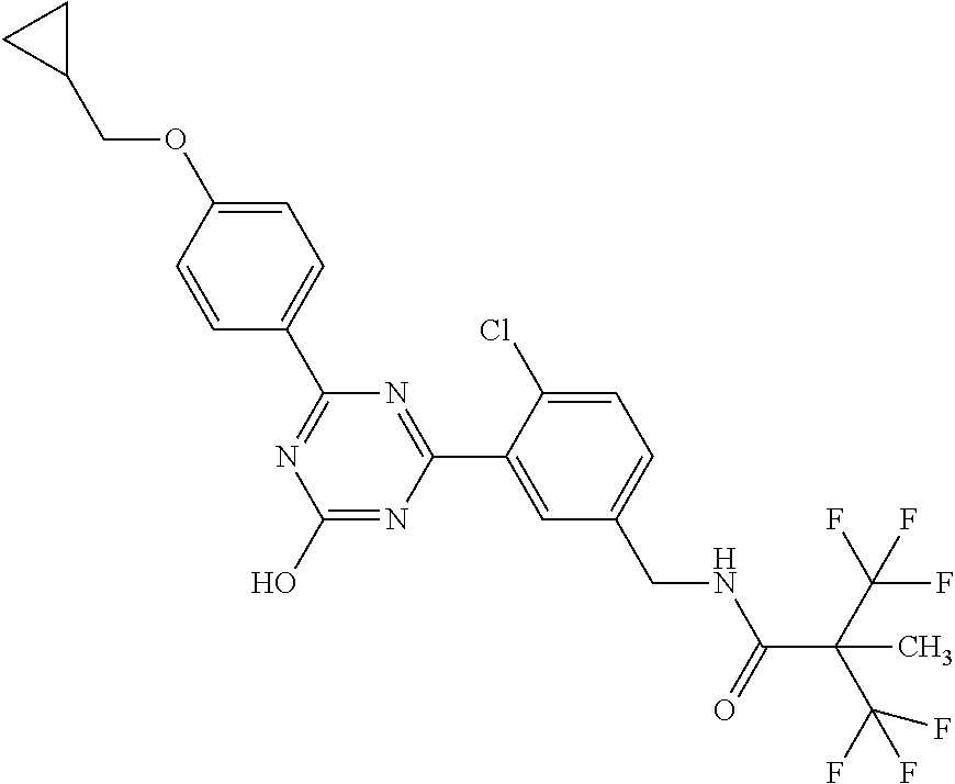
C1(C2=NC(O)=NC(C3=CC(CNC(C(C(F)(F)F)(C(F)(F)F)C)=O)=CC=C3Cl)=N2)=CC=C(OCC2CC2)C=C1
